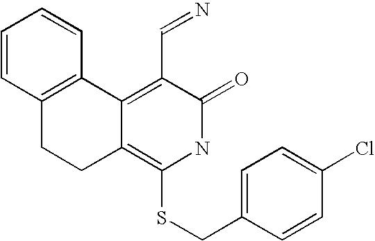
C1=CC2=C(C=C1)C1=C(C=N)C(=O)NC(SCC3=CC=C(Cl)C=C3)=C1CC2
